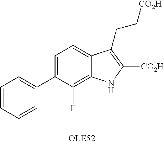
C1=C(C2=CC=CC=C2)C(F)=C2C(=C1)C(CC[CO2H])=C([CO2H])N2
